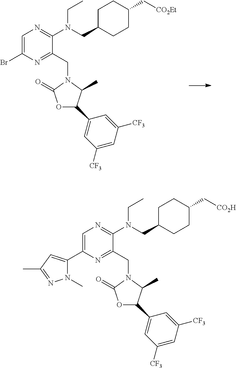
C1=C(Br)N=C(CN2C(=O)OC(C3=CC([CF3])=CC([CF3])=C3)C2C)C(N(CC2CCC(C[CO2Et])CC2)CC)=N1.C1=C(C2=CC(C)=NN2C)N=C(CN2C(=O)OC(C3=CC([CF3])=CC([CF3])=C3)C2C)C(N(CC2CCC(C[CO2H])CC2)CC)=N1
